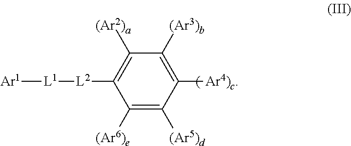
[Ar1][L1][L2]C1=C([(Ar2)a])C([(Ar3)b])=C([Ar4)c])C([(Ar5)d])=C1[(Ar6)e]
